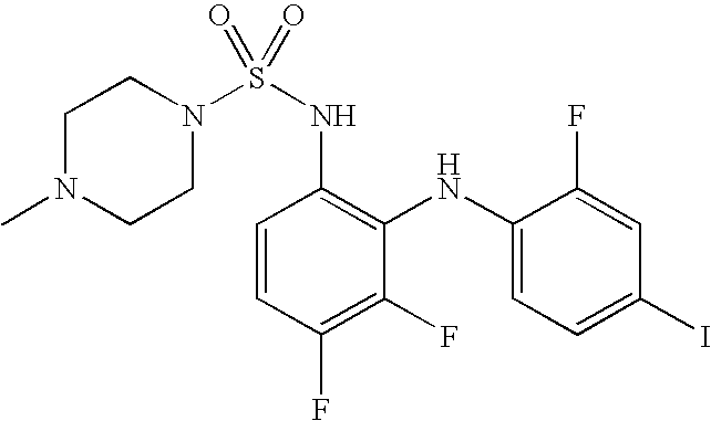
C1=CC(F)=C(F)C(NC2=CC=C(I)C=C2F)=C1NS(=O)(=O)N1CCN(C)CC1
